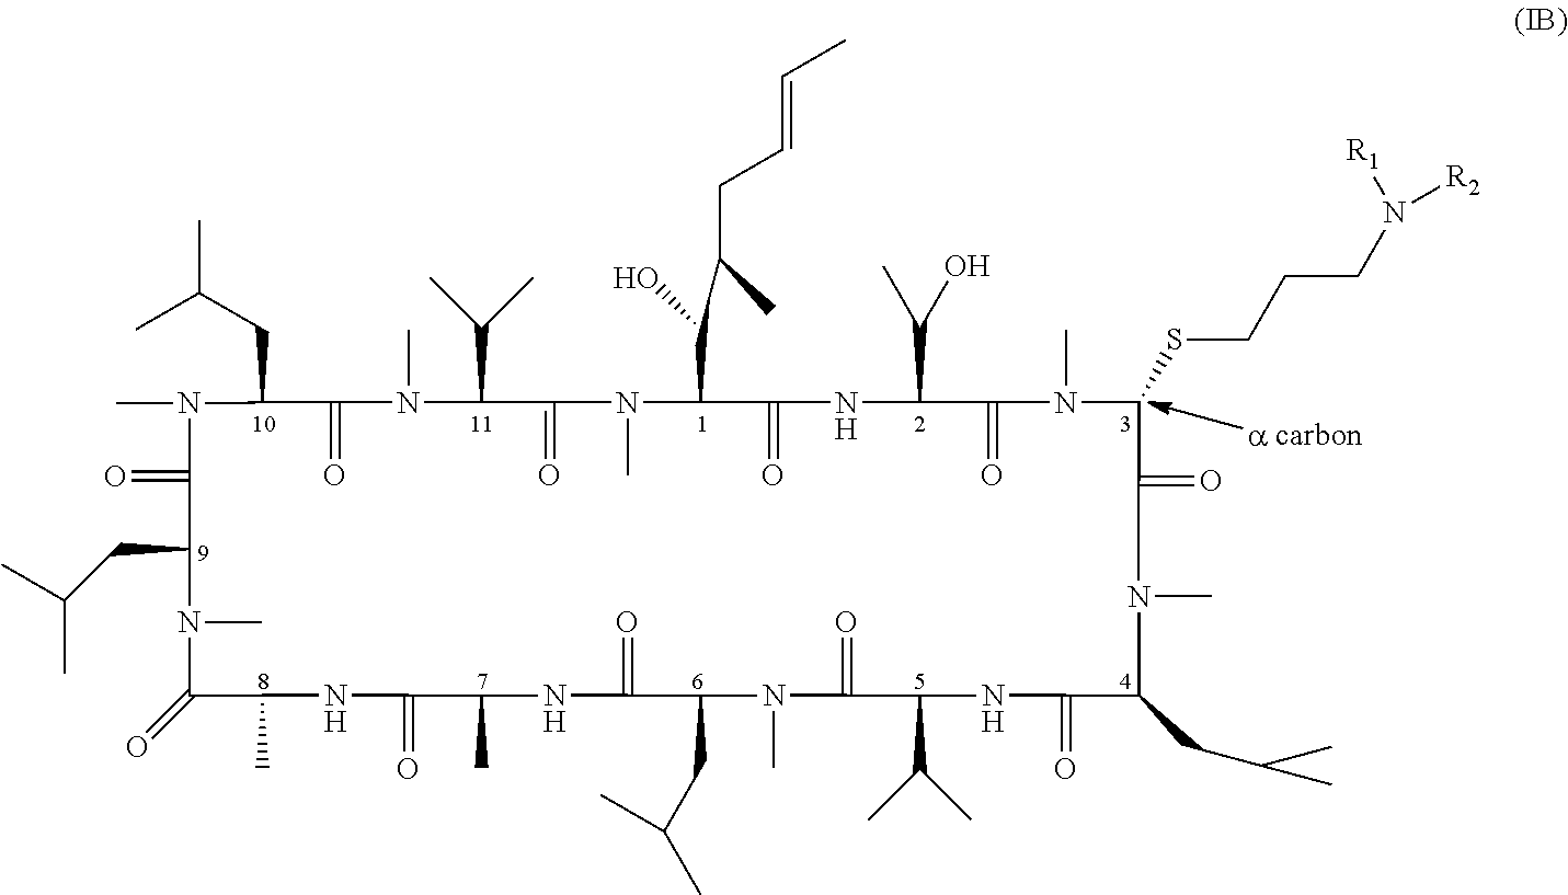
CN1C(=O)C(CC(C)C)N(C)C(=O)C(C)NC(=O)C(C)NC(=O)C(CC(C)C)N(C)C(=O)C(C(C)C)NC(=O)C(CC(C)C)N(C)C(=O)C(SCCCN([R2])[R1])N(C)C(=O)C(C(C)O)NC(=O)C(C(C(C)CC=CC)O)N(C)C(=O)C(C(C)C)N(C)C(=O)C1CC(C)C
